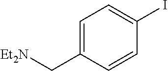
C1=CC(C[Et2N])=CC=C1I
